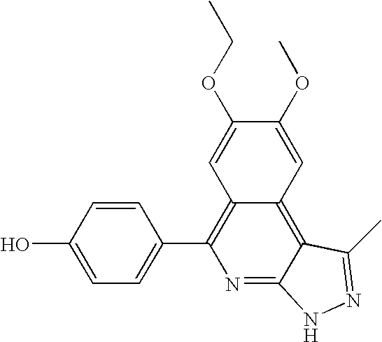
C1=C(O)C=CC(C2=C3C(=C4C(=N2)NN=C4C)C=C(OC)C(OCC)=C3)=C1
